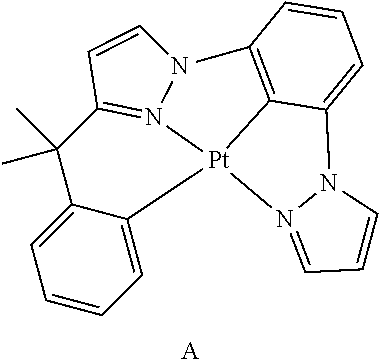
[A].C1=CC=C2C(=C1)C(C)(C)C1=N3N(C=C1)C1=C4[Pt]23N2=CC=CN2C4=CC=C1
